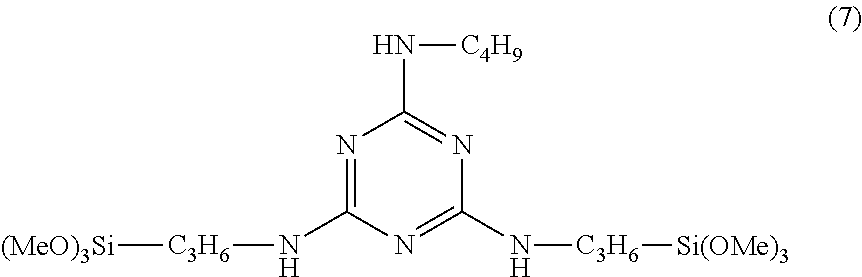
N1=C(N[C3H6][(MeO)3Si])N=C(N[C3H6][Si(OMe)3])N=C1N[C4H9]
